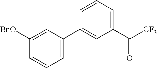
C1=C(C2=CC(C([CF3])=O)=CC=C2)C=C([BnO])C=C1
